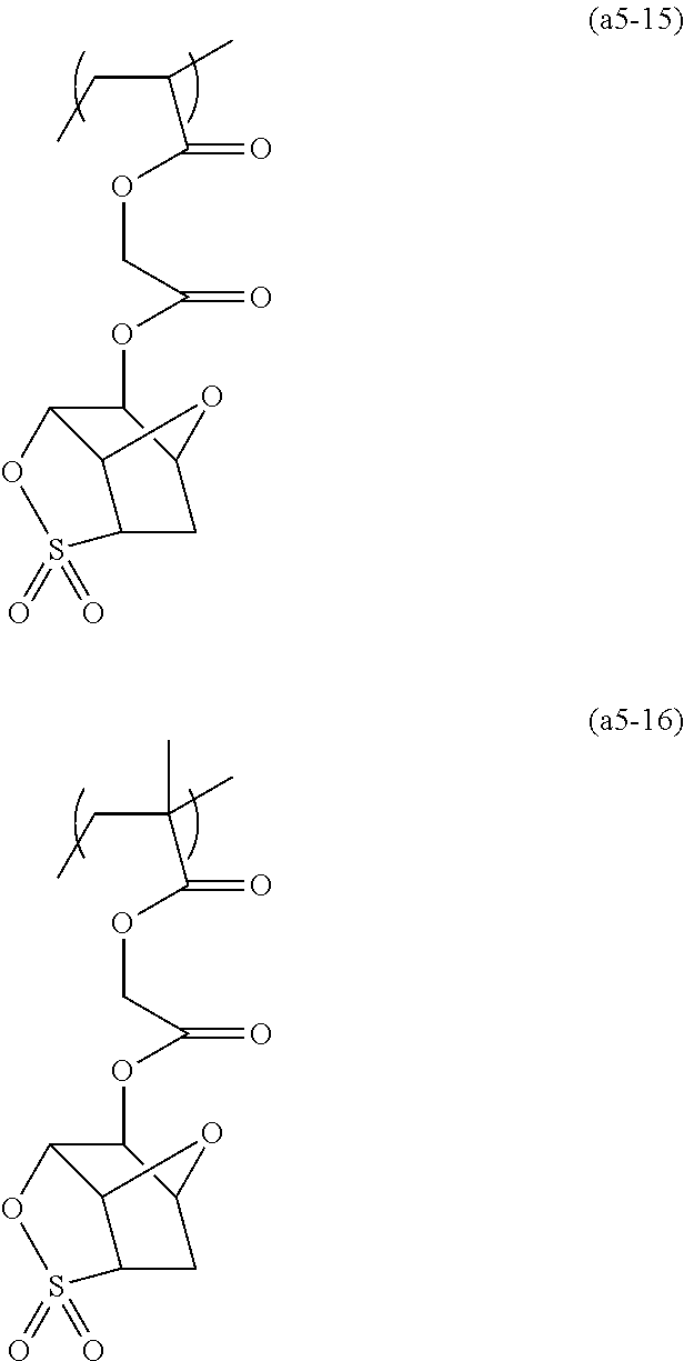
C12C3C(CC(O3)C1OC(COC(=O)C(CC)C)=O)S(=O)(=O)O2.C12C3C(CC(O3)C1OC(COC(=O)C(CC)(C)C)=O)S(=O)(=O)O2
